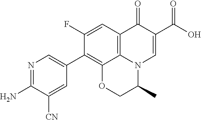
NC1=NC=C(C2=C3C4=C(C=C2F)C(=O)C(C(=O)O)=CN4C(C)CO3)C=C1[CN]
